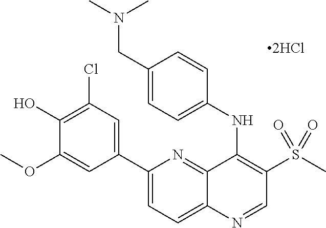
C1(C2=CC(Cl)=C(O)C(OC)=C2)=CC=C2C(=N1)C(NC1=CC=C(CN(C)C)C=C1)=C(S(C)(=O)=O)C=N2
